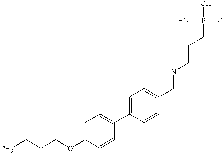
CCCCOC1=CC=C(C2=CC=C(CNCCCP(O)(O)=O)C=C2)C=C1
